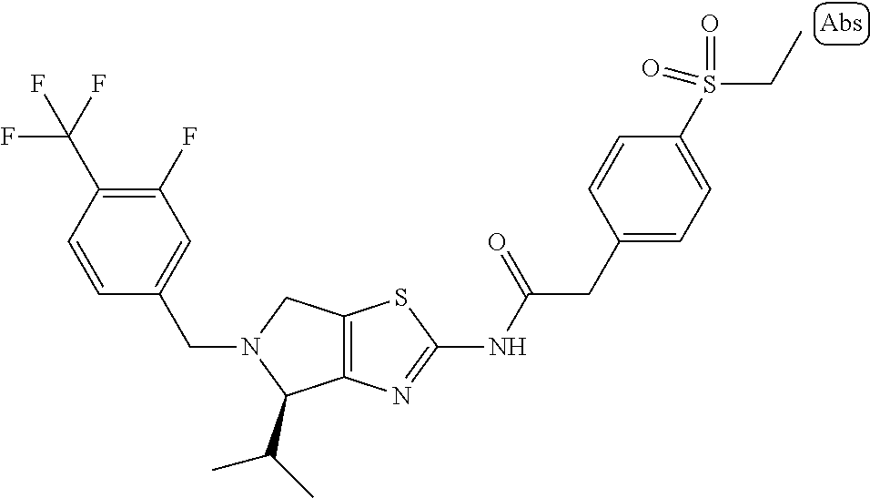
C12=C(N=C(NC(CC3=CC=C(S(CC)(=O)=O)C=C3)=O)S1)C(C(C)C)N(CC1=CC(F)=C(C(F)(F)F)C=C1)C2
